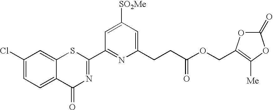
C1(Cl)=CC=C2C(=C1)SC(C1=NC(CCC(=O)OCC3=C([Me])OC(=O)O3)=CC([SO2Me])=C1)=NC2=O
